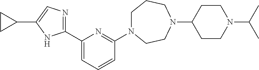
C1N(C2=NC(C3=NC=C(C4CC4)N3)=CC=C2)CCN(C2CCN(C(C)C)CC2)CC1
